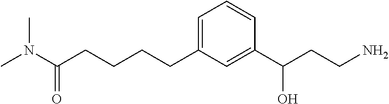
C(CCC1=CC=CC(C(CCN)O)=C1)CC(N(C)C)=O
